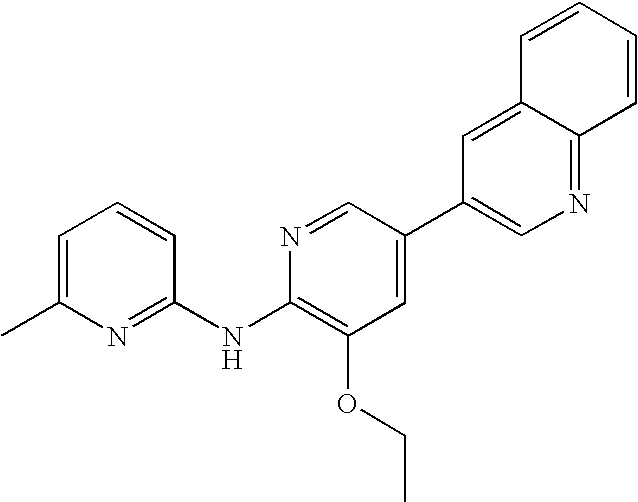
C1=C(C)N=C(NC2=C(OCC)C=C(C3=CN=C4C(=C3)C=CC=C4)C=N2)C=C1
